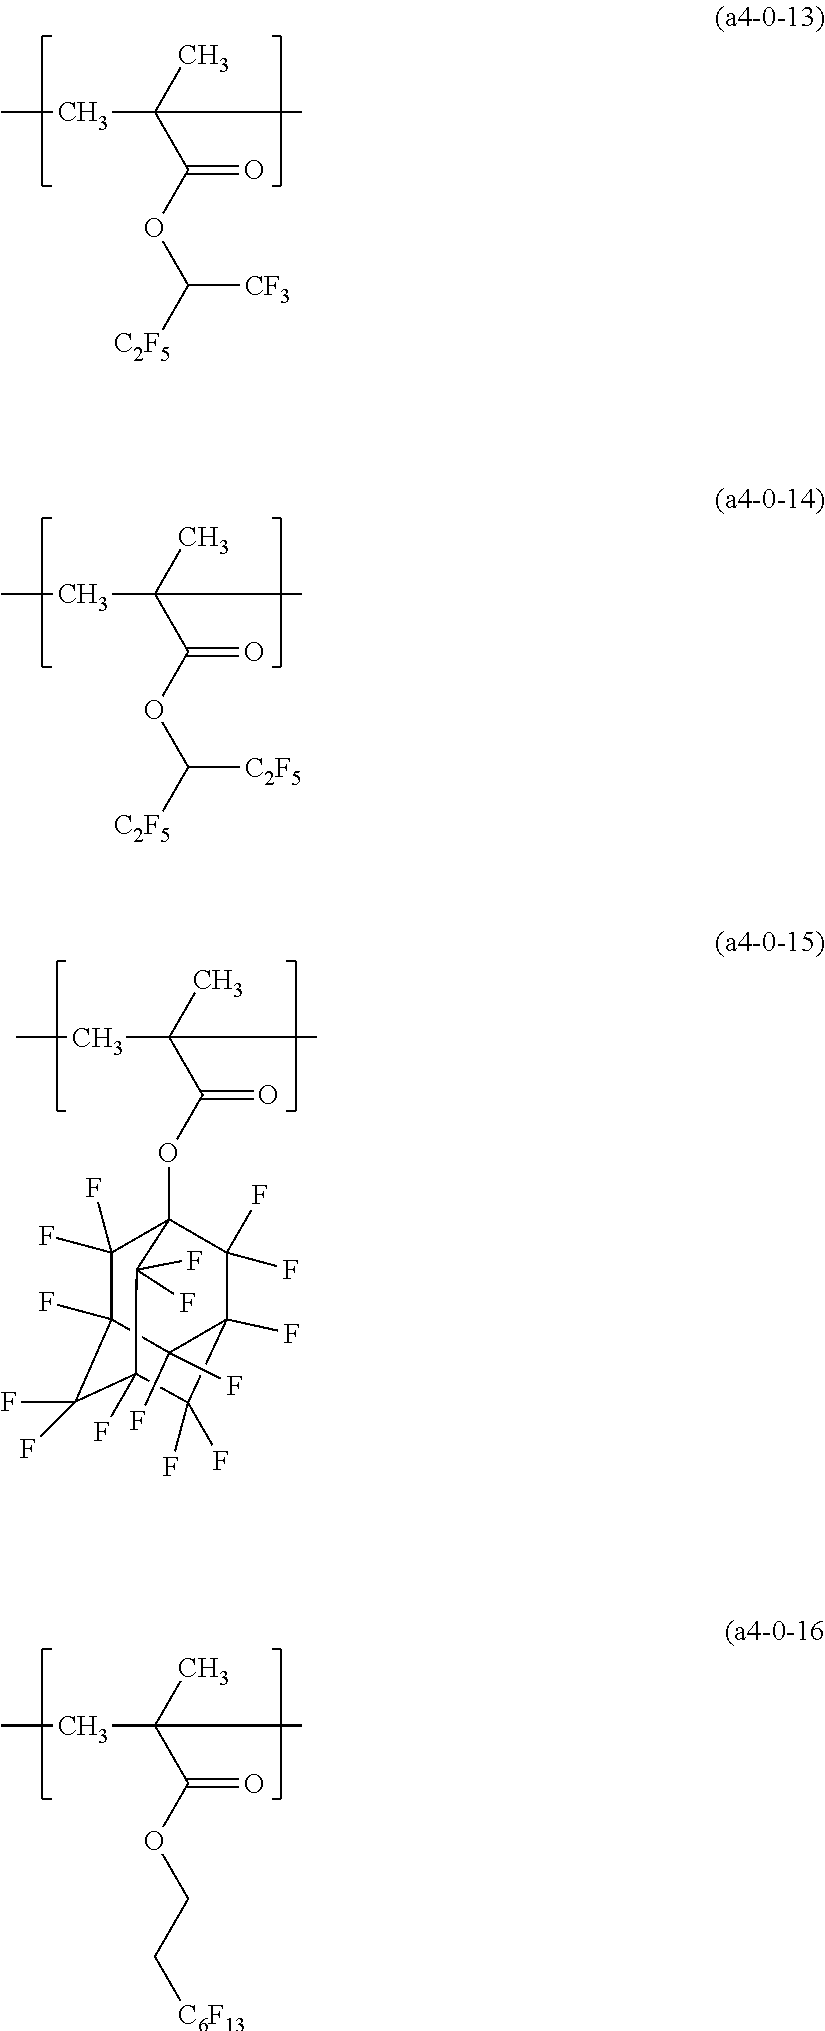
CCC(C(OC([C2F5])[CF3])=O)(C)C.CCC(C(OCC[C6F13])=O)(C)C.CCC(C(OC([C2F5])[C2F5])=O)(C)C.CCC(C(OC12C(F)(F)C3(F)C(F)(F)C(F)(C(F)(F)C(F)(C1(F)F)C3(F)F)C2(F)F)=O)(C)C
